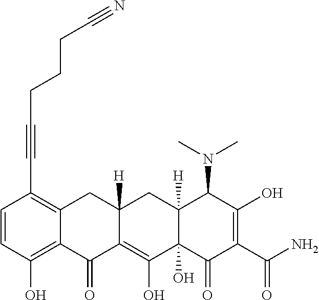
C1=CC(O)=C2C(=C1C#CCCCC#N)CC1([H])C(=C(O)C3(O)C([H])(C1)C(N(C)C)C(O)=C(C(N)=O)C3=O)C2=O
